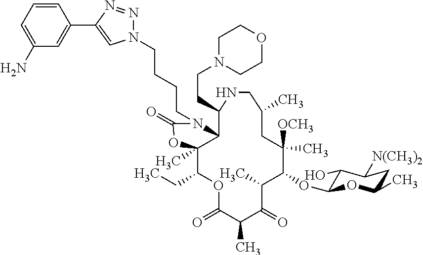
C12C(C)(C(CC)OC(=O)C(C)C(=O)C(C)C(OC3C(O)C([N(CH3)2])CC(C)O3)C(C)([OCH3])CC(C)CNC1CCN1CCOCC1)OC(=O)N2CCCCN1N=NC(C2=CC(N)=CC=C2)=C1
